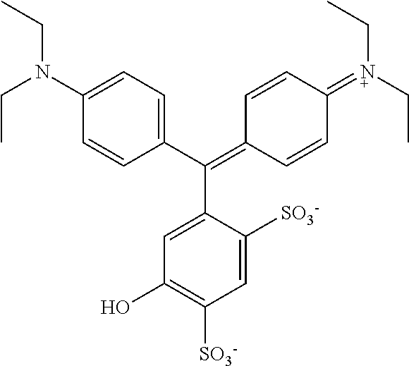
C1(N(CC)CC)=CC=C(C(=C2C=CC(=[N+](CC)CC)C=C2)C2=CC(O)=C([SO3-])C=C2[SO3-])C=C1
